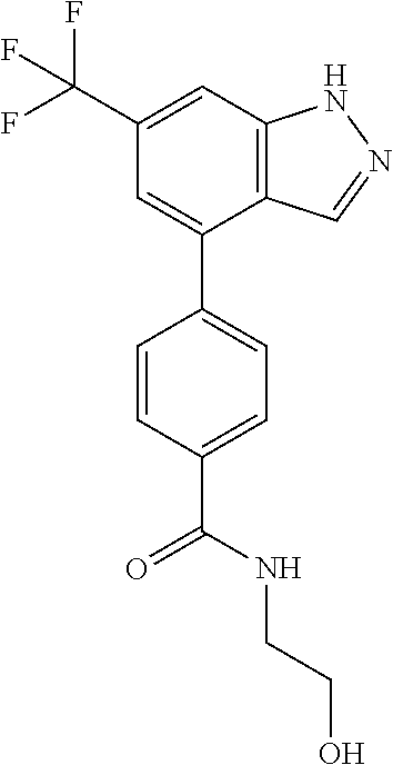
C12=C(C=C(C(F)(F)F)C=C1C1=CC=C(C(NCCO)=O)C=C1)NN=C2
